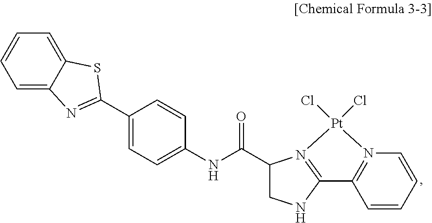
C1=C2C(=CC=C1)SC(C1=CC=C(NC(=O)C3CNC4=N3[Pt](Cl)(Cl)N3=C4C=CC=C3)C=C1)=N2
